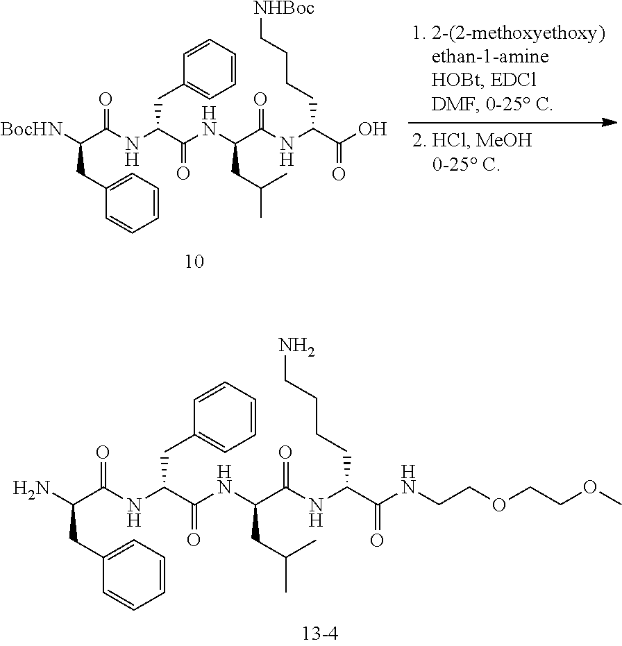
C1(CC(C(NC(C(NC(C(=O)NC(CCCC[NHBoc])C(=O)O)CC(C)C)=O)CC2=CC=CC=C2)=O)[BocHN])=CC=CC=C1.C1(CC(C(NC(C(NC(C(=O)NC(CCCCN)C(=O)NCCOCCOC)CC(C)C)=O)CC2=CC=CC=C2)=O)N)=CC=CC=C1
